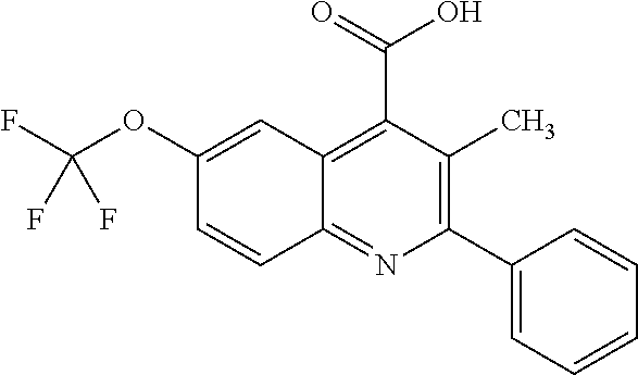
C12=C(C(=O)O)C(C)=C(C3=CC=CC=C3)N=C1C=CC(OC(F)(F)F)=C2
